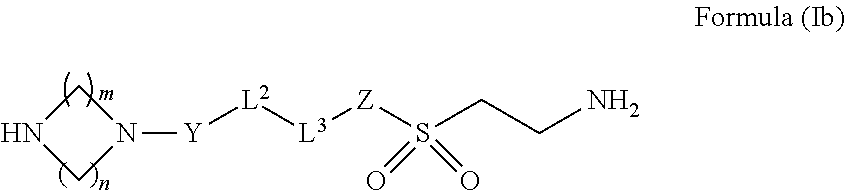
N1CN([Y][L2][L3][Z]S(CCN)(=O)=O)C1
